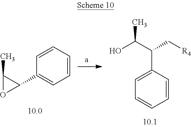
C1=CC=CC(C2C(C)O2)=C1.C1=CC(C(C(O)C)C[R4])=CC=C1
